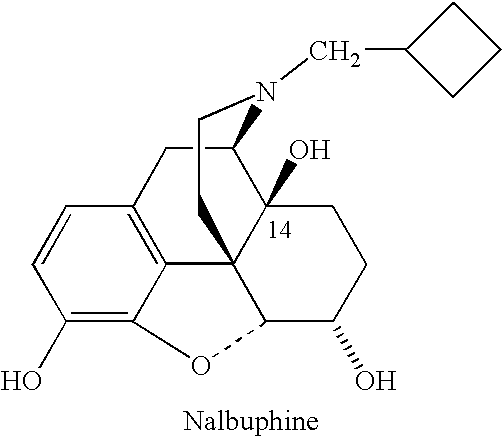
C1=CC(O)=C2C3=C1CC1C4(O)C3(CCN1CC1CCC1)C(C(O)CC4)O2
